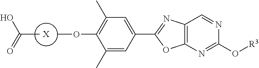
[X].CC(=O)O.COC1=C(C)C=C(C2=NC3=C(N=C(O[R3])N=C3)O2)C=C1C
